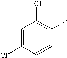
C1=C(Cl)C=CC(C)=C1Cl
